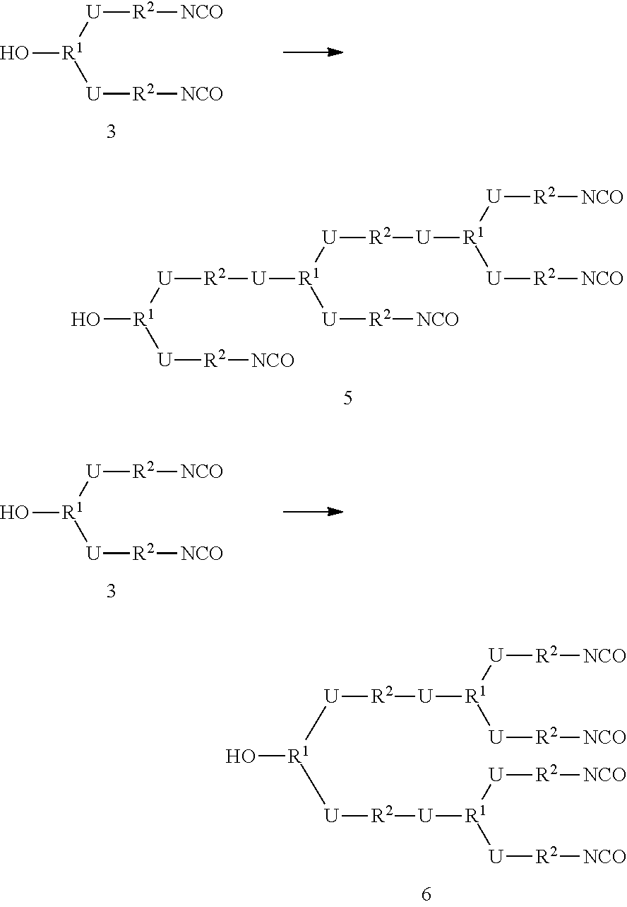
O[R1]([U][R2][NCO])[U][R2][NCO].O[R1]([U][R2][U][R1]([U][R2][NCO])[U][R2][U][R1]([U][R2][NCO])[U][R2][NCO])[U][R2][NCO].O[R1]([U][R2][NCO])[U][R2][NCO].O[R1]([U][R2][U][R1]([U][R2][NCO])[U][R2][NCO])[U][R2][U][R1]([U][R2][NCO])[U][R2][NCO]
